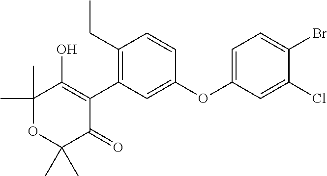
C1(C)(C)OC(C)(C)C(=O)C(C2=C(CC)C=CC(OC3=CC=C(Br)C(Cl)=C3)=C2)=C1O
